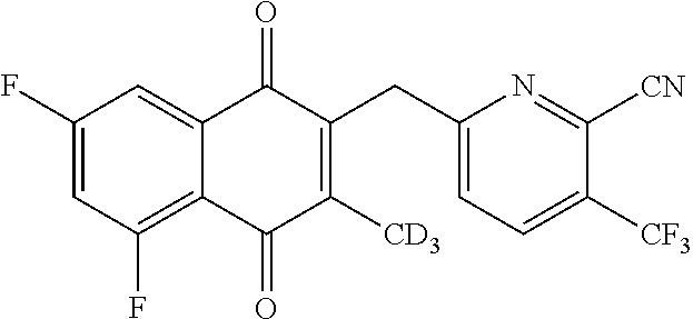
C1(F)=CC(F)=C2C(=C1)C(=O)C(CC1=CC=C([CF3])C([CN])=N1)=C([CD3])C2=O
